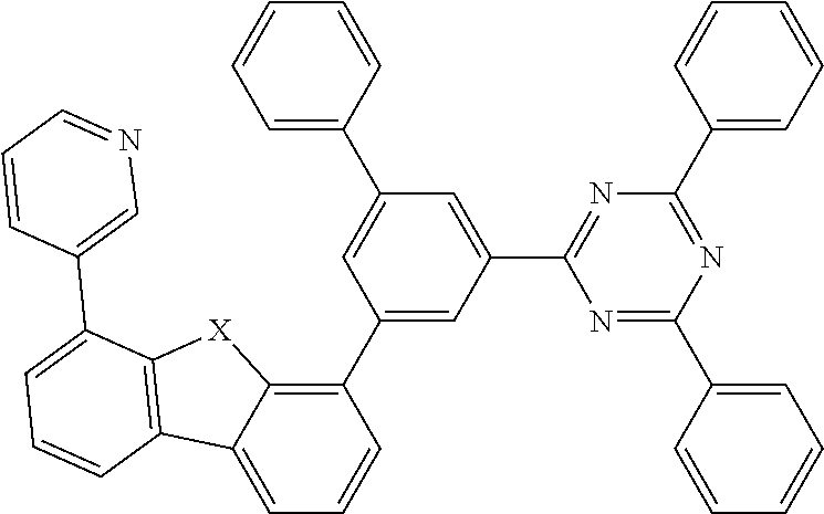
C1=CC=C(C2=NC(C3=CC=CC=C3)=NC(C3=CC(C4=CC=CC=C4)=CC(C4=C5C(=CC=C4)C4=C([X]5)C(C5=CN=CC=C5)=CC=C4)=C3)=N2)C=C1
